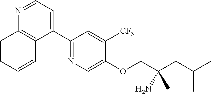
C1(C2=CC=NC3=C2C=CC=C3)=NC=C(OCC(CC(C)C)(C)N)C([CF3])=C1
